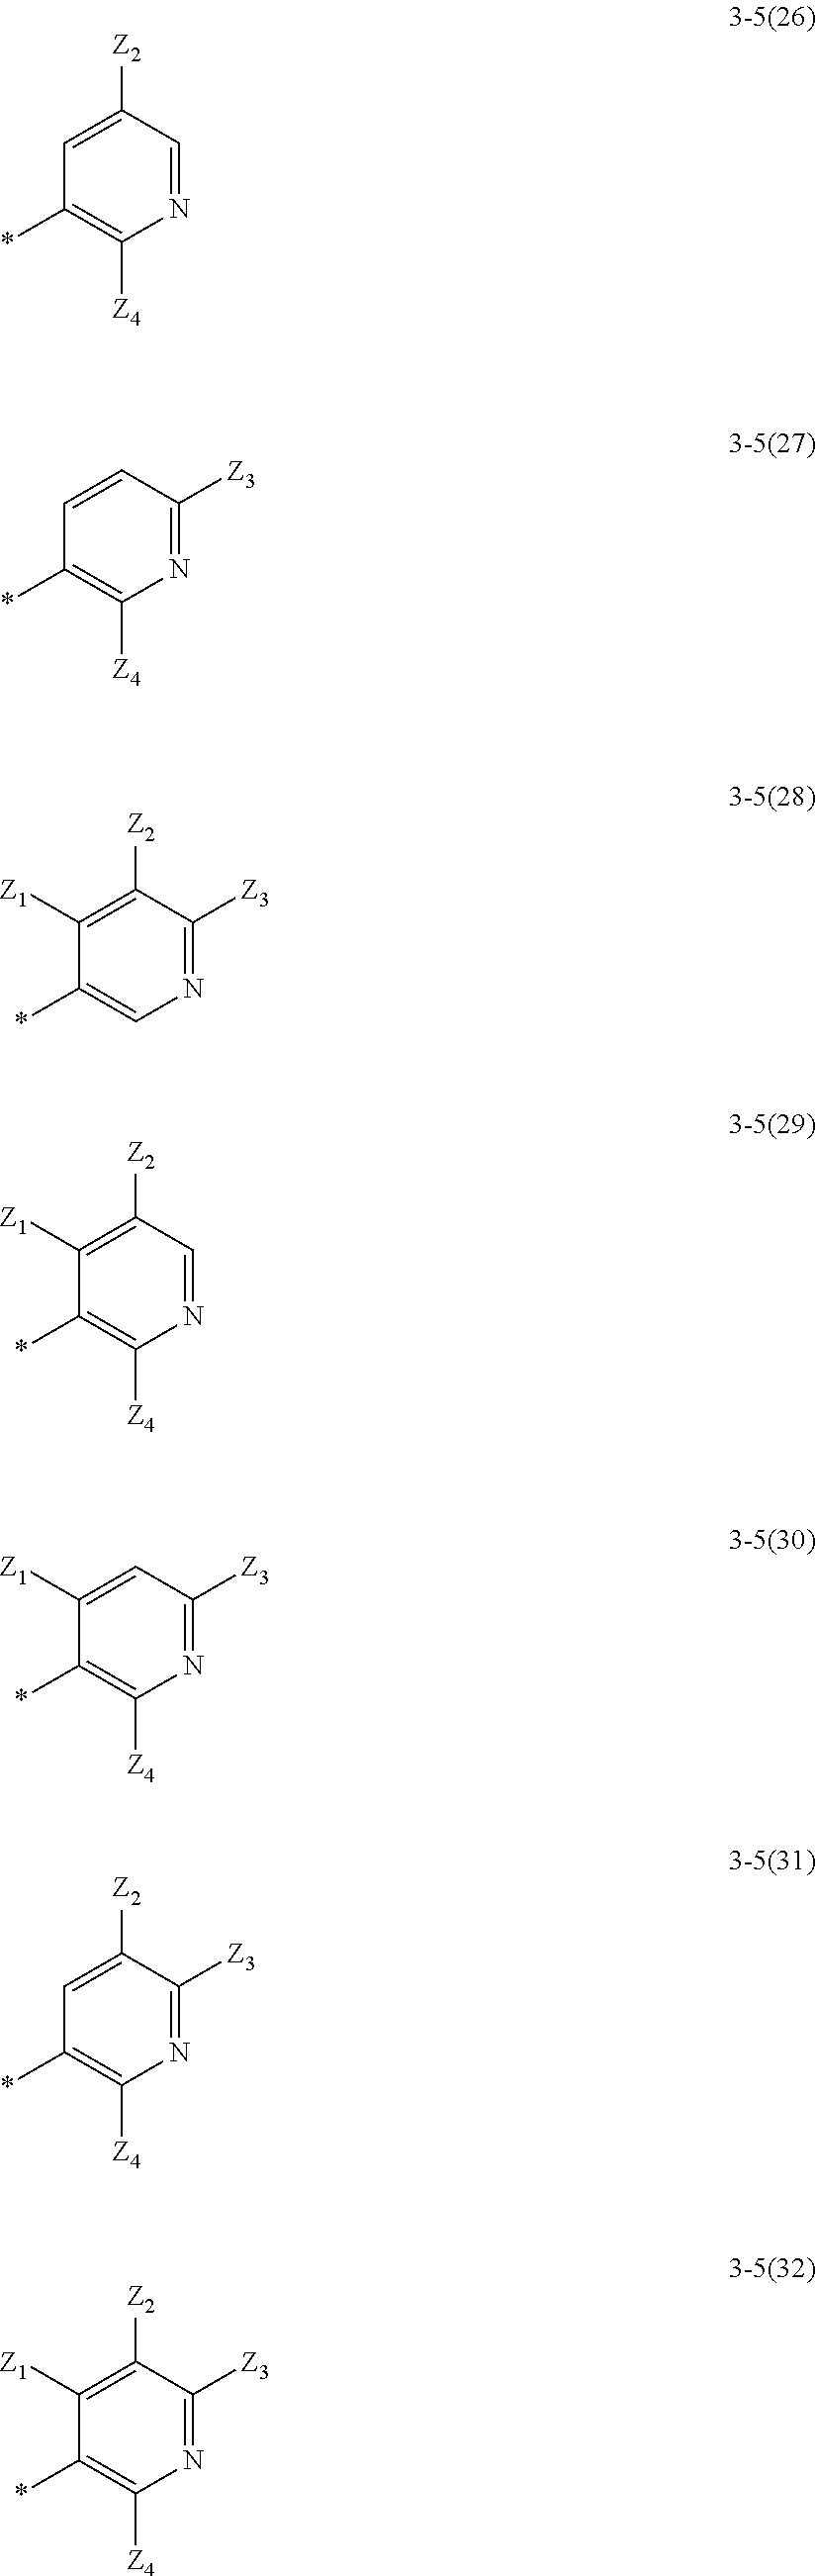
*C1=C([Z4])N=CC([Z2])=C1.*C1=C([Z4])N=C([Z3])C=C1.*C1=CN=C([Z3])C([Z2])=C1[Z1].*C1=C([Z4])N=CC([Z2])=C1[Z1].*C1=C([Z4])N=C([Z3])C=C1[Z1].*C1=C([Z4])N=C([Z3])C([Z2])=C1.*C1=C([Z4])N=C([Z3])C([Z2])=C1[Z1]
